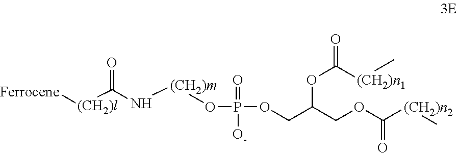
C(N[(CH2)m]OP(=O)([O-])OCC(COC([(CH2)n2]C)=O)OC(=O)[(CH2)n1]C)([(CH2)l][Ferrocene])=O
